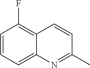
C1=CC=C2C(=C1F)C=CC(C)=N2
